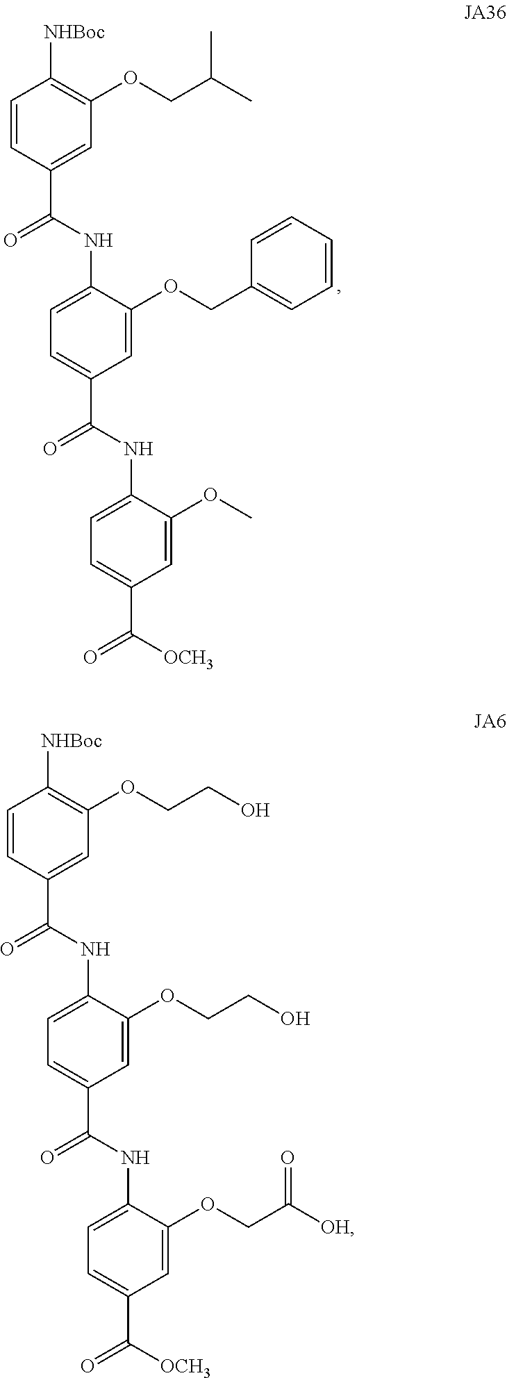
C1=CC(C(NC2=CC=C(C(NC3=CC=C(C([OCH3])=O)C=C3OC)=O)C=C2OCC2=CC=CC=C2)=O)=CC(OCC(C)C)=C1[NHBoc].C1=CC(C(NC2=CC=C(C(NC3=CC=C(C([OCH3])=O)C=C3OCC([OH])=O)=O)C=C2OCCO)=O)=CC(OCCO)=C1[NHBoc]
